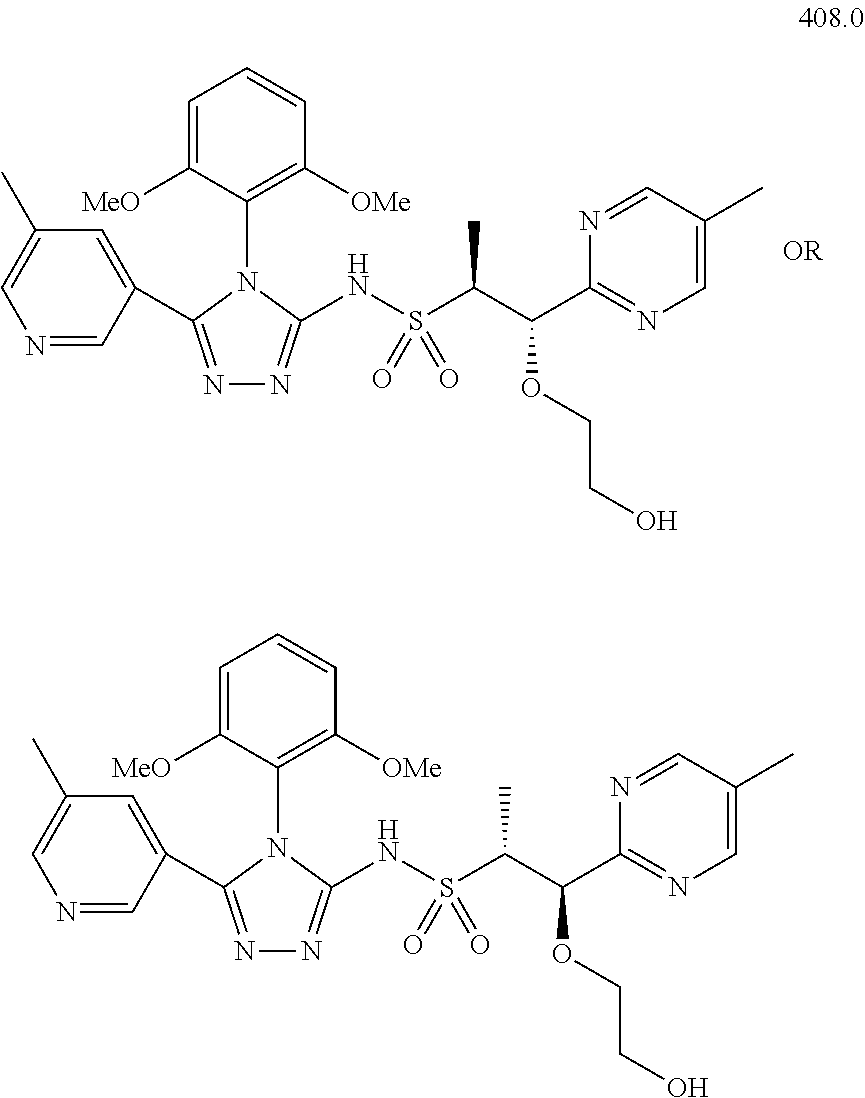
N1=C(C2=CC(C)=CN=C2)N(C2=C([OMe])C=CC=C2[MeO])C(NS(C(C(C2=NC=C(C)C=N2)OCCO)C)(=O)=O)=N1.N1=C(C2=CC(C)=CN=C2)N(C2=C([OMe])C=CC=C2[MeO])C(NS(C(C(C2=NC=C(C)C=N2)OCCO)C)(=O)=O)=N1
